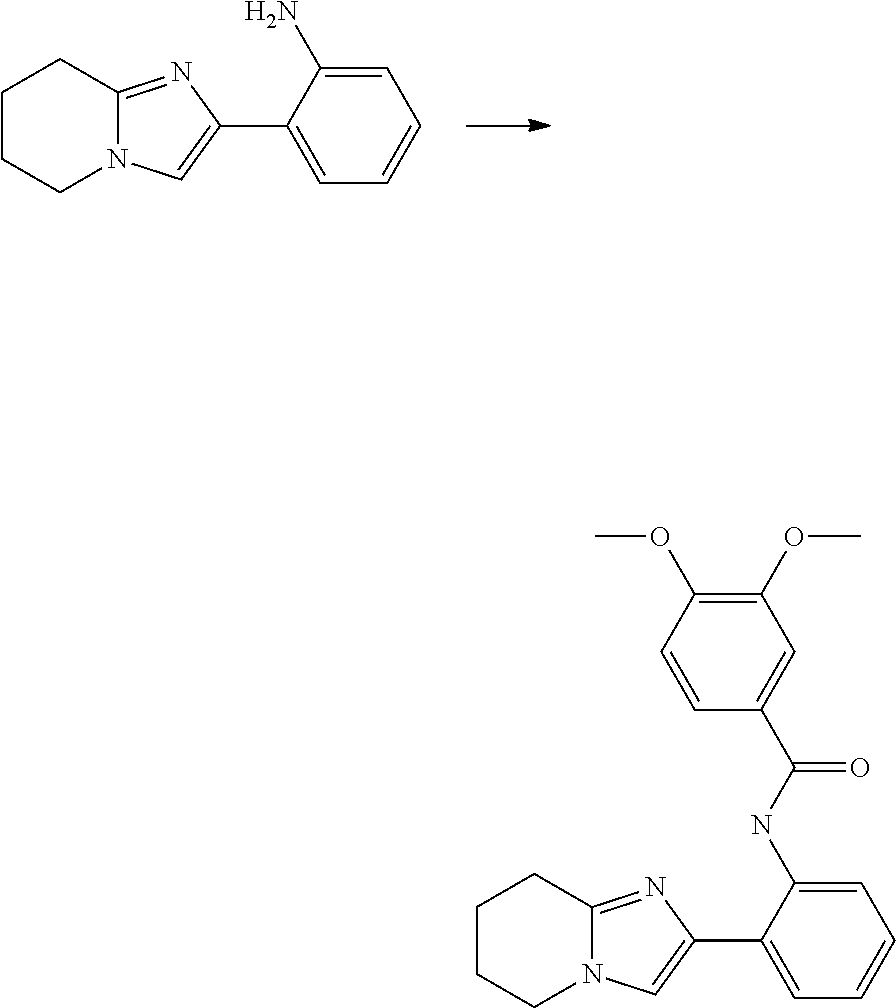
C1CCN2C(=NC(C3=CC=CC=C3N)=C2)C1.C1CCN2C(=NC(C3=CC=CC=C3NC(=O)C3=CC(OC)=C(OC)C=C3)=C2)C1
